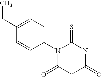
S=C1NC(=O)CC(=O)N1C1=CC=C(CC)C=C1
